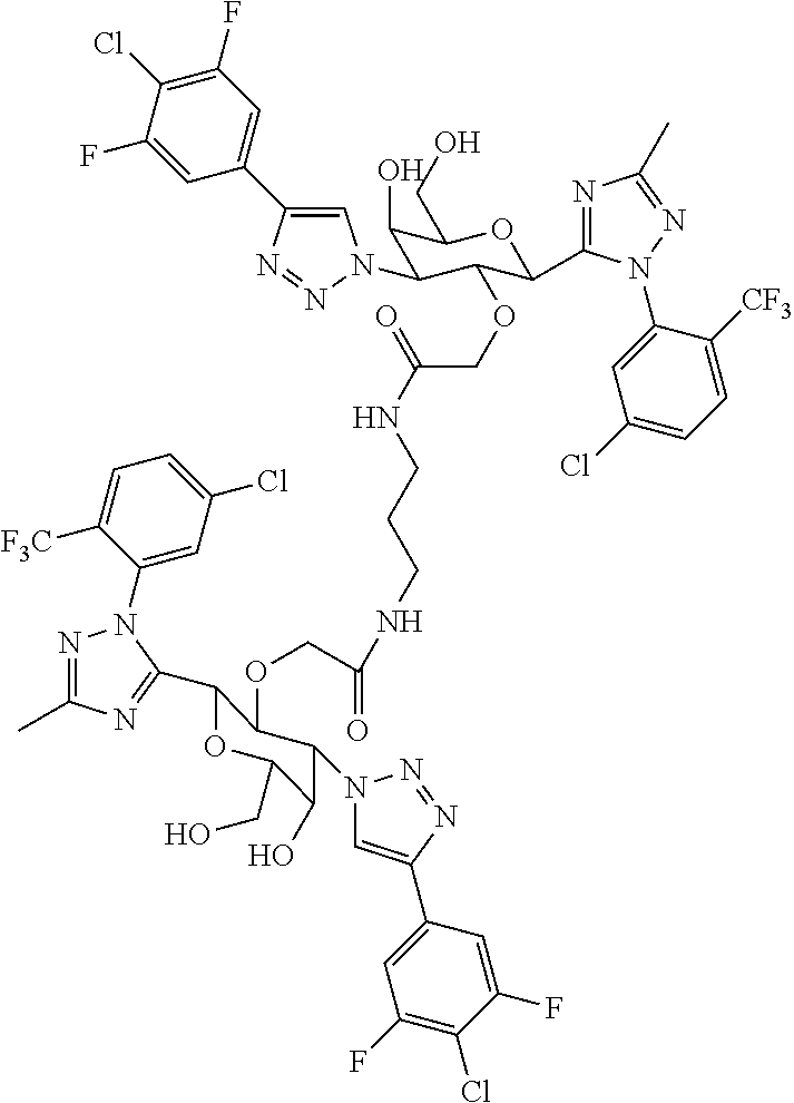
C1=C(F)C(Cl)=C(F)C=C1C1=CN(C2C(O)C(CO)OC(C3=NC(C)=NN3C3=CC(Cl)=CC=C3[CF3])C2OCC(NCCCNC(=O)COC2C(C3=NC(C)=NN3C3=CC(Cl)=CC=C3[F3C])OC(CO)C(O)C2N2C=C(C3=CC(F)=C(Cl)C(F)=C3)N=N2)=O)N=N1
